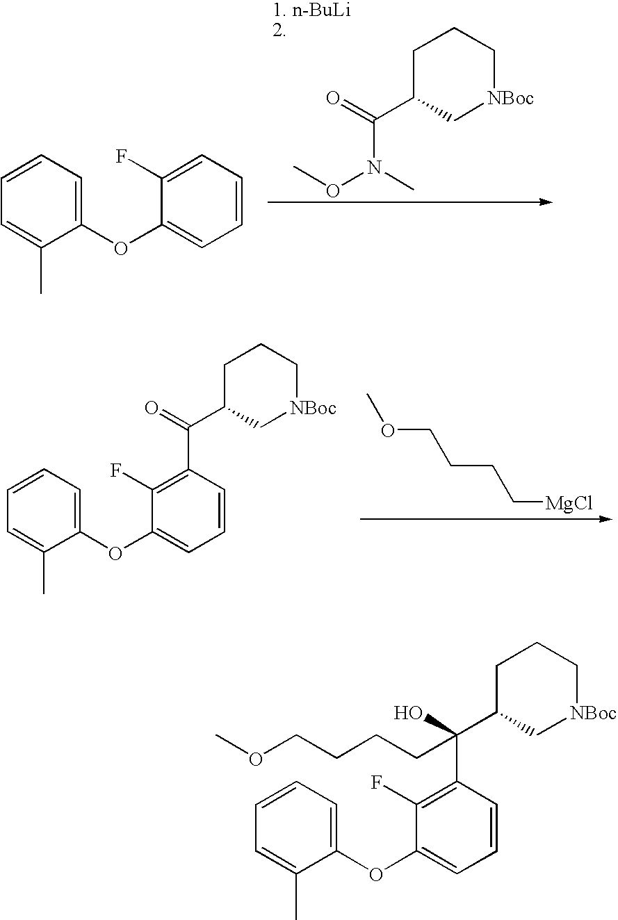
C1(OC2=CC=CC=C2F)=CC=CC=C1C.C1C(C(=O)N(C)OC)C[NBoc]CC1.C1(OC2=CC=CC(C(=O)C3CCC[NBoc]C3)=C2F)=CC=CC=C1C.COCCCC[MgCl].C1(OC2=CC=CC(C(O)(C3CCC[NBoc]C3)CCCCOC)=C2F)=CC=CC=C1C
